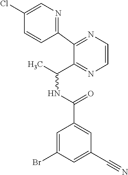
C1=C(C#N)C=C(C(NC(C)C2=NC=CN=C2C2=NC=C(Cl)C=C2)=O)C=C1Br
